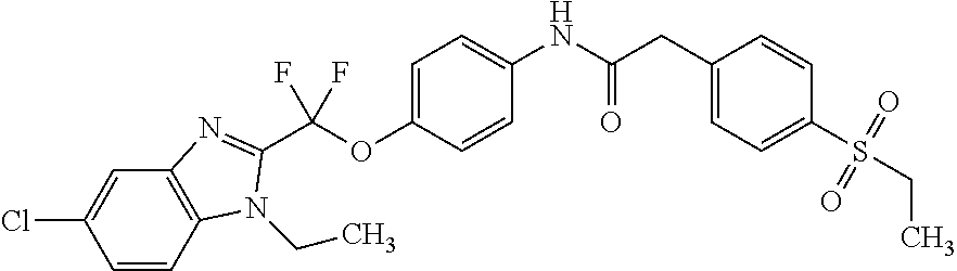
C1=C(OC(F)(F)C2=NC3=C(C=CC(Cl)=C3)N2CC)C=CC(NC(CC2=CC=C(S(=O)(=O)CC)C=C2)=O)=C1
